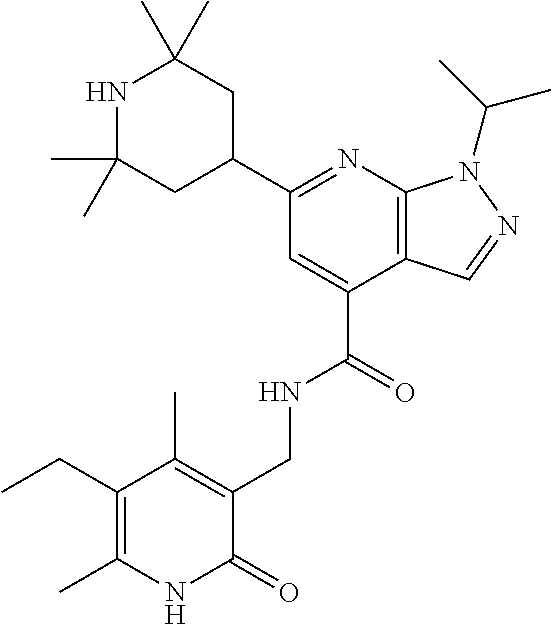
C1(C)(C)CC(C2=NC3=C(C(C(=O)NCC4=C(C)C(CC)=C(C)NC4=O)=C2)C=NN3C(C)C)CC(C)(C)N1
